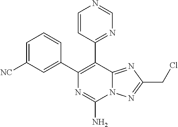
C1=C([NC])C=C(C2=C(C3=NC=NC=C3)C3=NC(CCl)=NN3C(N)=N2)C=C1
